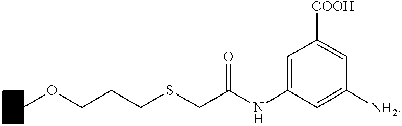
COCCCSCC(NC1=CC([COOH])=CC([NH2])=C1)=O
